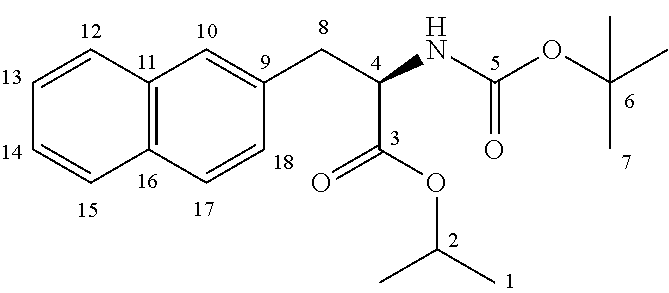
C1(CC(NC(OC(C)(C)C)=O)C(OC(C)C)=O)=CC2=C(C=C1)C=CC=C2
